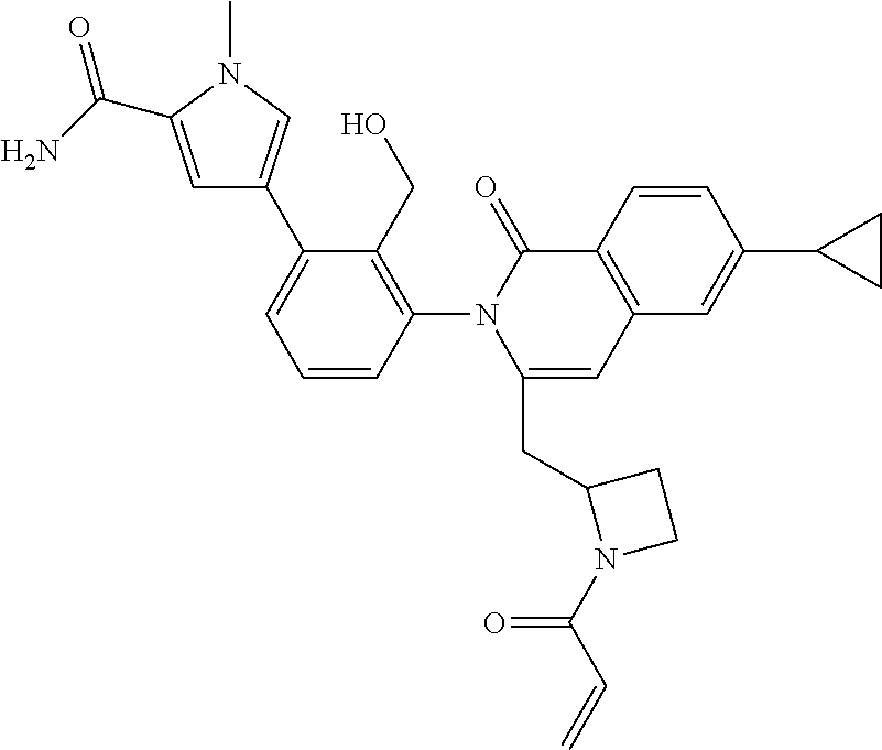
C1=CC(N2C(CC3N(C(C=C)=O)CC3)=CC3=C(C2=O)C=CC(C2CC2)=C3)=C(CO)C(C2=CN(C)C(C(N)=O)=C2)=C1
